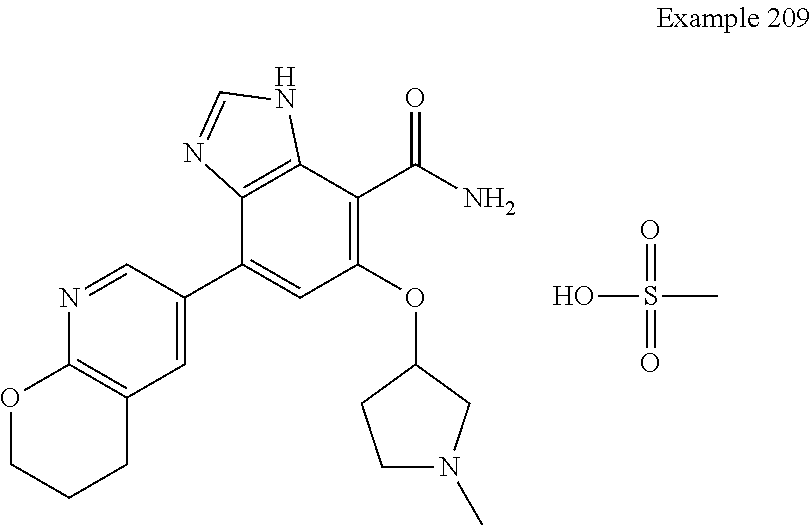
C1=C(C2=CC(OC3CCN(C)C3)=C(C(N)=O)C3=C2N=CN3)C=NC2=C1CCCO2.OS(C)(=O)=O
